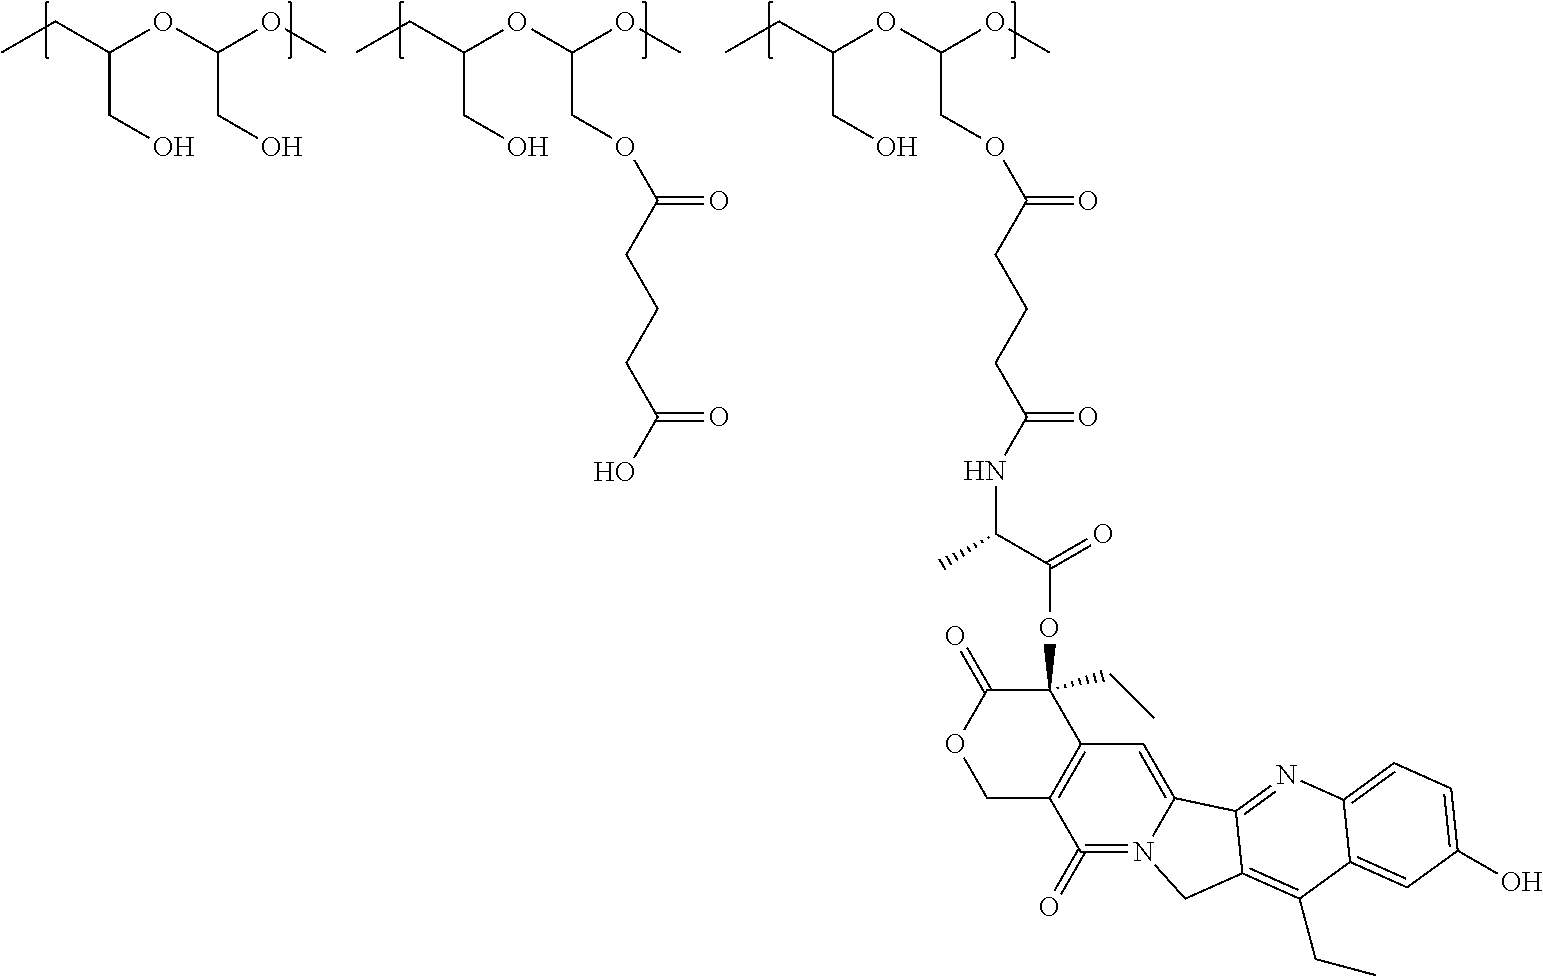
CCC(OC(CO)OC)CO.CCC(OC(COC(CCCC(=O)O)=O)OC)CO.CCC(OC(COC(CCCC(=O)NC(C(OC1(CC)C(=O)OCC2=C1C=C1N(=C2=O)CC2=C(CC)C3=CC(O)=CC=C3N=C12)=O)C)=O)OC)CO
